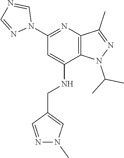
N1(C(C)C)C2=C(C(C)=N1)N=C(N1C=NC=N1)C=C2NCC1=CN(C)N=C1
